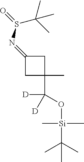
C1C(C)(C(O[Si](C(C)(C)C)(C)C)([D])[D])CC1=NS(=O)C(C)(C)C
